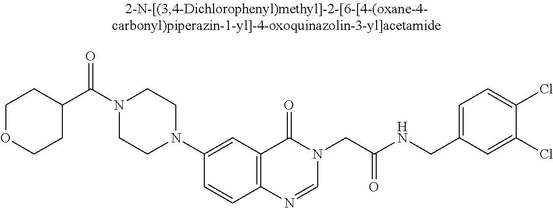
N1(C(C2CCOCC2)=O)CCN(C2=CC3=C(C=C2)N=CN(CC(=O)NCC2=CC=C(Cl)C(Cl)=C2)C3=O)CC1
